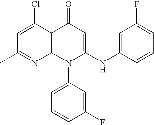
C1(C)=NC2=C(C(Cl)=C1)C(=O)C=C(NC1=CC(F)=CC=C1)N2C1=CC=CC(F)=C1
